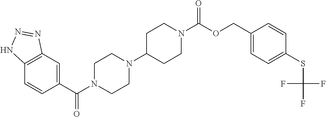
C1(C(N2CCN(C3CCN(C(OCC4=CC=C(SC(F)(F)F)C=C4)=O)CC3)CC2)=O)=CC2=C(C=C1)NN=N2
